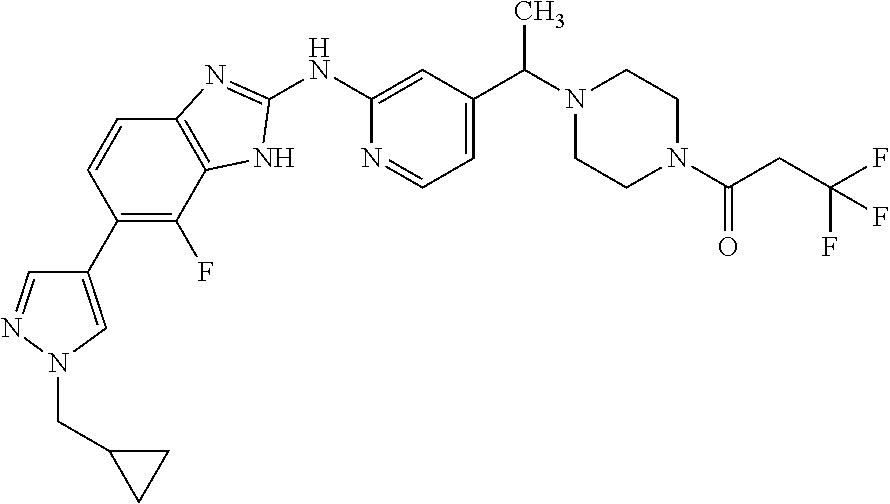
C1(C2=C(F)C3=C(C=C2)N=C(NC2=CC(C(C)N4CCN(C(=O)CC(F)(F)F)CC4)=CC=N2)N3)=CN(CC2CC2)N=C1
